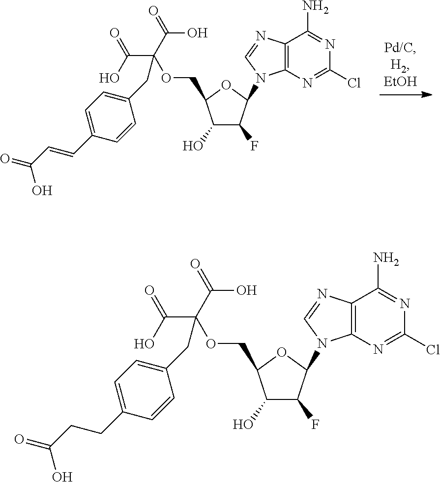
C1(O)C(F)C(N2C3=C(N=C2)C(N)=NC(Cl)=N3)OC1COC(C(O)=O)(C(=O)O)CC1=CC=C(C=CC(=O)O)C=C1.C1(O)C(F)C(N2C3=C(N=C2)C(N)=NC(Cl)=N3)OC1COC(C(O)=O)(C(=O)O)CC1=CC=C(CCC(=O)O)C=C1
